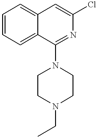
C1=CC=C2C(=C1)C=C(Cl)N=C2N1CCN(CC)CC1
